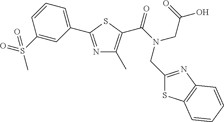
N1=C(C2=CC=CC(S(=O)(C)=O)=C2)SC(C(N(CC2=NC3=C(S2)C=CC=C3)CC(=O)O)=O)=C1C
